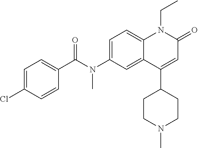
N(C1=CC=C2C(=C1)C(C1CCN(C)CC1)=CC(=O)N2CC)(C(C1=CC=C(Cl)C=C1)=O)C
